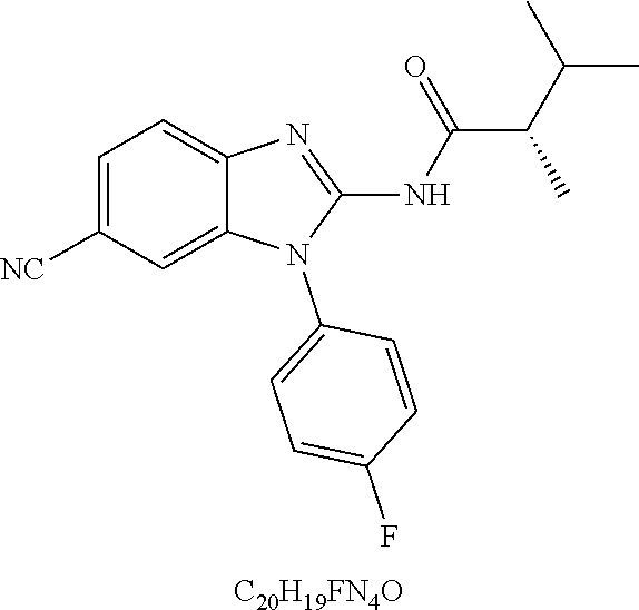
C1=C([NC])C=C2C(=C1)N=C(NC(C(C(C)C)C)=O)N2C1=CC=C(F)C=C1.[C20H19FN4O]
